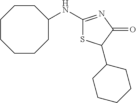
C1CCC(NC2=NC(=O)C(C3CCCCC3)S2)CCCC1
